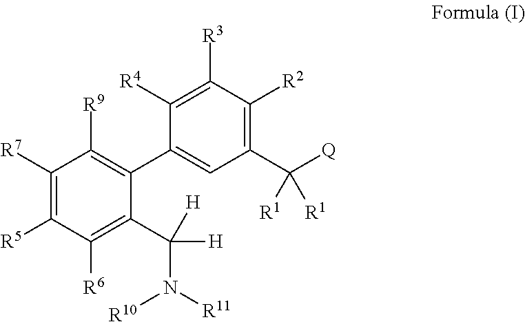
C1([R7])=C([R5])C([R6])=C(C([H])(N([R11])[R10])[H])C(C2=CC(C([Q])([R1])[R1])=C([R2])C([R3])=C2[R4])=C1[R9]
